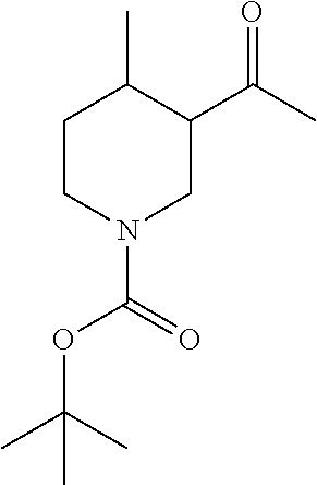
C1CN(C(=O)OC(C)(C)C)CC(C(C)=O)C1C
